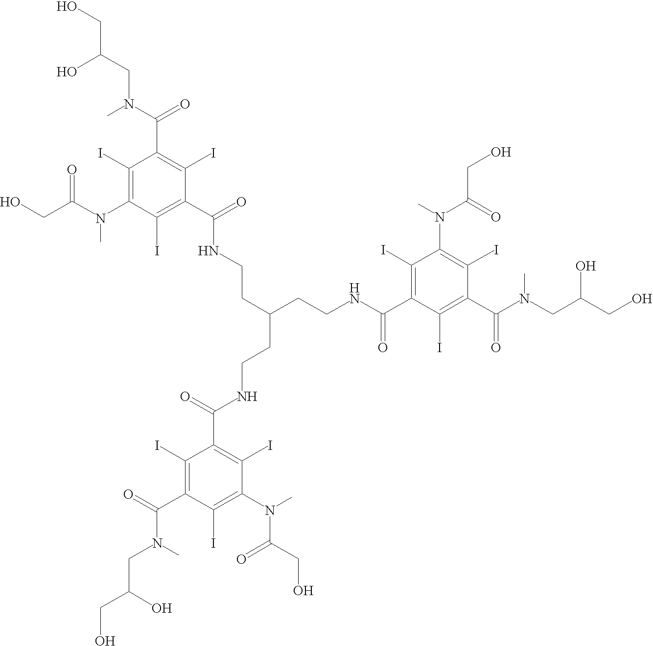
C1(I)=C(N(C(CO)=O)C)C(I)=C(C(=O)NCCC(CCNC(C2=C(I)C(N(C(CO)=O)C)=C(I)C(C(N(CC(O)CO)C)=O)=C2I)=O)CCNC(C2=C(I)C(N(C(=O)CO)C)=C(I)C(C(N(CC(CO)O)C)=O)=C2I)=O)C(I)=C1C(=O)N(CC(CO)O)C
